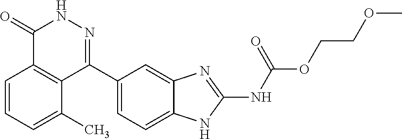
O(CCOC)C(=O)NC1=NC2=CC(C3=NNC(=O)C4=C3C(C)=CC=C4)=CC=C2N1
